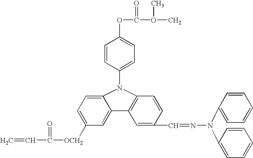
C=CC(=O)[OCH2]C1=CC=C2C(=C1)C1=C(C=CC(C=NN(C3=CC=CC=C3)C3=CC=CC=C3)=C1)N2C1=CC=C(OC(O(C)C)=O)C=C1
